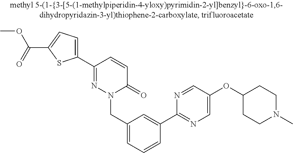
C1(C2=NN(CC3=CC=CC(C4=NC=C(OC5CCN(C)CC5)C=N4)=C3)C(=O)C=C2)=CC=C(C(=O)OC)S1
